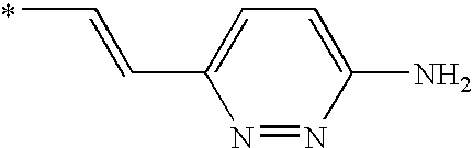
CC=CC1=CC=C(N)N=N1.*
